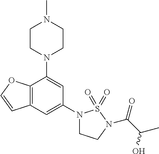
C12=C(C=C(N3CCN(C(C(C)O)=O)S3(=O)=O)C=C1N1CCN(C)CC1)C=CO2
